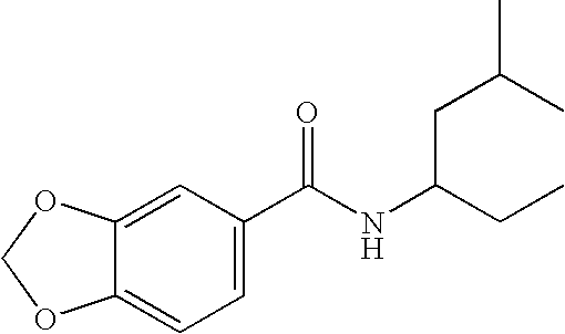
C12=CC(C(NC(CC)CC(C)C)=O)=CC=C1OCO2
